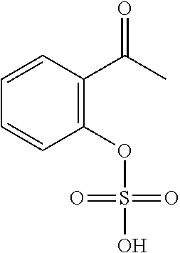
C1=CC(OS(O)(=O)=O)=C(C(C)=O)C=C1
